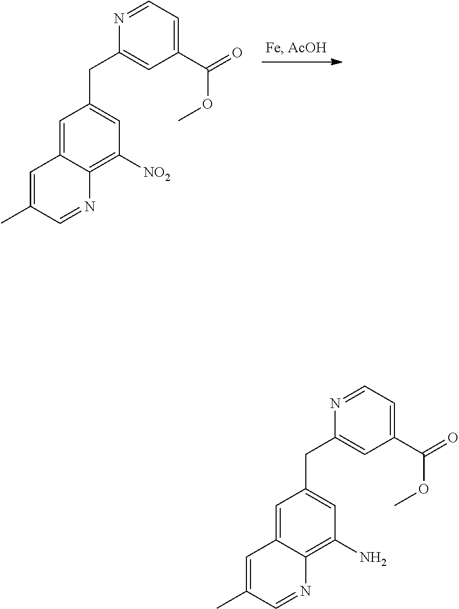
C1=C(C)C=NC2=C([NO2])C=C(CC3=CC(C(=O)OC)=CC=N3)C=C12.C1=C(C)C=NC2=C(N)C=C(CC3=CC(C(=O)OC)=CC=N3)C=C12
